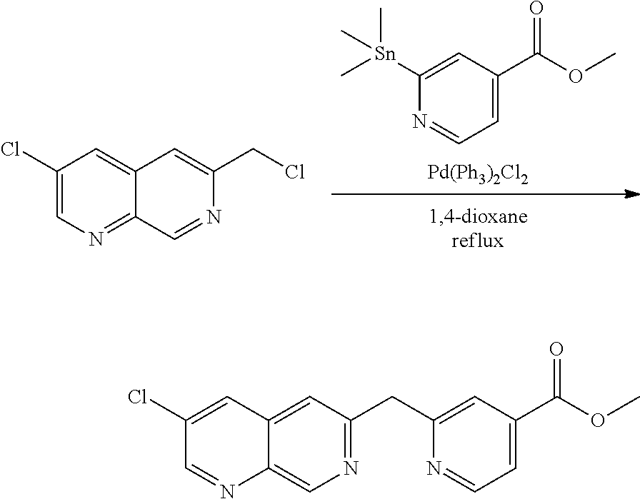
N1=CC=C(C(OC)=O)C=C1[Sn](C)(C)C.[Pd(Ph3)2Cl2].C1(Cl)=CN=C2C(=C1)C=C(CCl)N=C2.C1(CC2=CC(C(OC)=O)=CC=N2)=NC=C2C(=C1)C=C(Cl)C=N2
